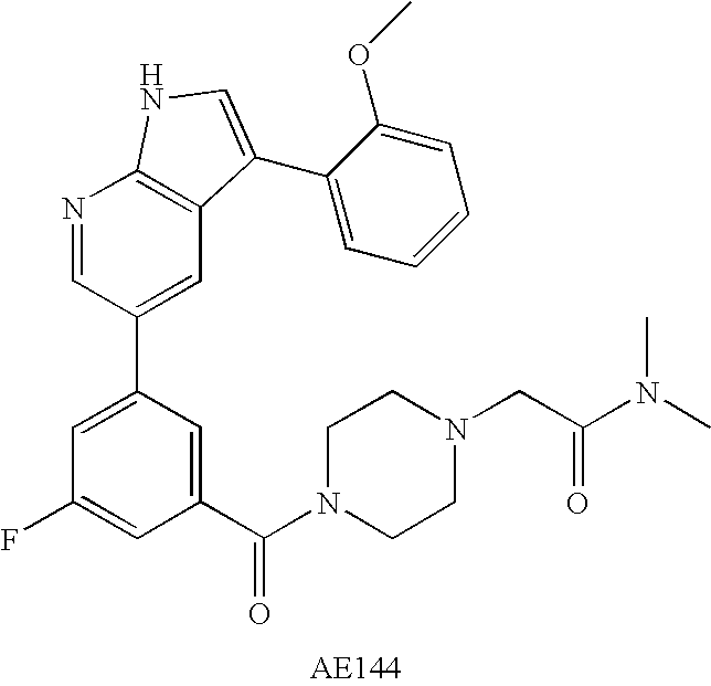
C1(C(N2CCN(CC(N(C)C)=O)CC2)=O)=CC(C2=CC3=C(N=C2)NC=C3C2=CC=CC=C2OC)=CC(F)=C1
